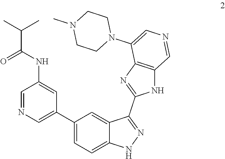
C1=NC=C(C2=CC=C3C(=C2)C(C2=NC4=C(N2)C=NC=C4N2CCN(C)CC2)=NN3)C=C1NC(C(C)C)=O
